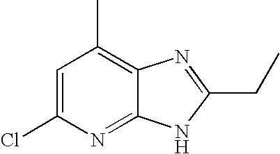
C1=C(Cl)N=C2C(=C1C)N=C(CC)N2
